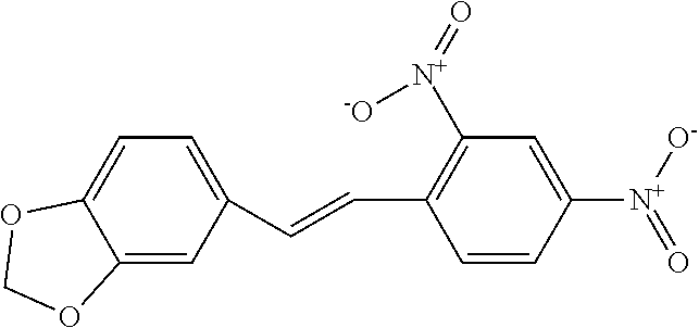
C1=C(C=CC2=C([N+](=O)[-O])C=C([N+]([O-])=O)C=C2)C=C2C(=C1)OCO2
